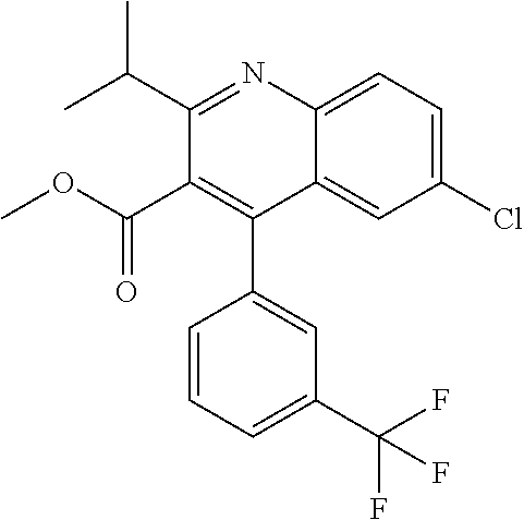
C1(Cl)=CC=C2C(=C1)C(C1=CC(C(F)(F)F)=CC=C1)=C(C(OC)=O)C(C(C)C)=N2
